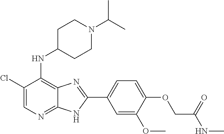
C1(Cl)=CN=C2C(=C1NC1CCN(C(C)C)CC1)N=C(C1=CC=C(OCC(NC)=O)C(OC)=C1)N2
